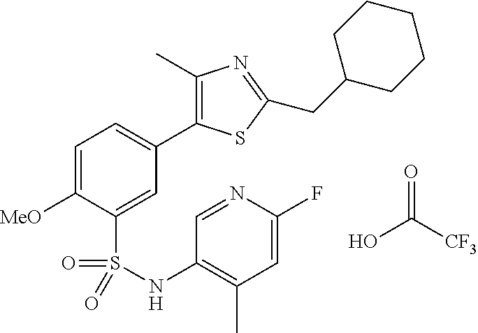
C1(C)=C(C2=CC=C([MeO])C(S(=O)(=O)NC3=C(C)C=C(F)N=C3)=C2)SC(CC2CCCCC2)=N1.OC([CF3])=O
